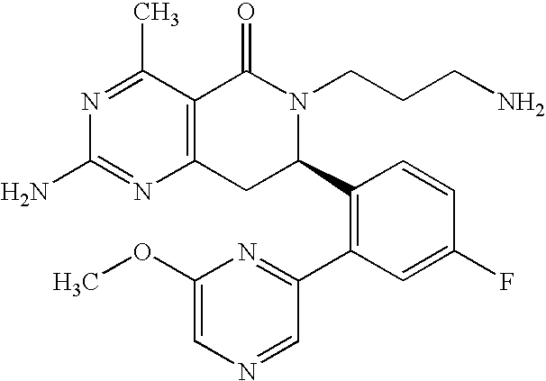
C12=C(C(C)=NC(N)=N1)C(=O)N(CCCN)C(C1=C(C3=NC(OC)=CN=C3)C=C(F)C=C1)C2
